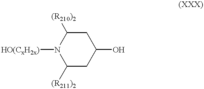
C1C([(R210)2])N([HO(CxH2x)])C([(R211)2])CC1O
